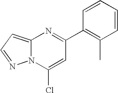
C12=CC=NN1C(Cl)=CC(C1=C(C)C=CC=C1)=N2
